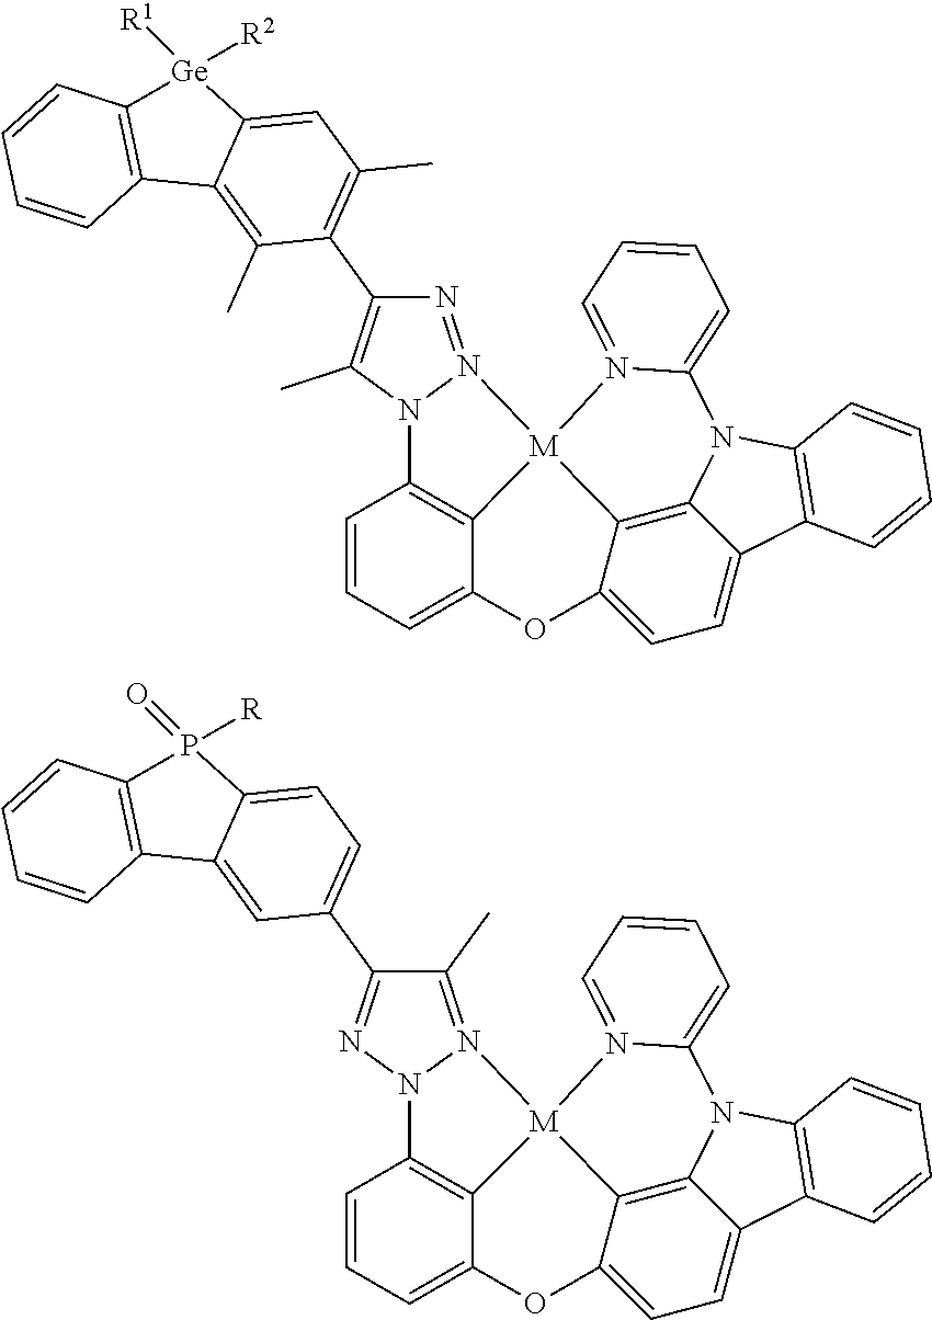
C1=CC=C2C3=C1N1N(=NC(C4=C(C)C=C5C(=C4C)C4=C([Ge]5([R2])[R1])C=CC=C4)=C1C)[M]31C3=C4C(=CC=C3O2)C2=C(N4C3=CC=CC=N31)C=CC=C2.C1=CC=C2C3=C1N1N(=C(C)C(C4=CC=C5C(=C4)C4=C(P5([R])=O)C=CC=C4)=N1)[M]31C3=C4C(=CC=C3O2)C2=C(N4C3=CC=CC=N31)C=CC=C2
